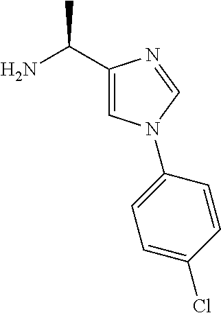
C1(C(N)C)=CN(C2=CC=C(Cl)C=C2)C=N1
